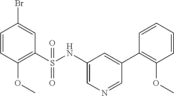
C1=CC(OC)=C(S(NC2=CN=CC(C3=C(OC)C=CC=C3)=C2)(=O)=O)C=C1Br
